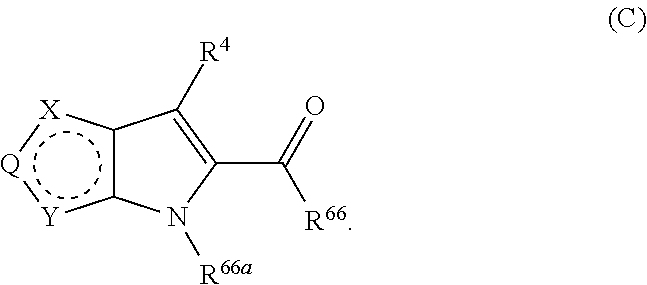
c12c([X]:[Q]:[Y]1)C([R4])=C(C(=O)[R66])N2[R66a]
